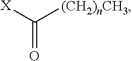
[X]C([(CH2)nCH3])=O
